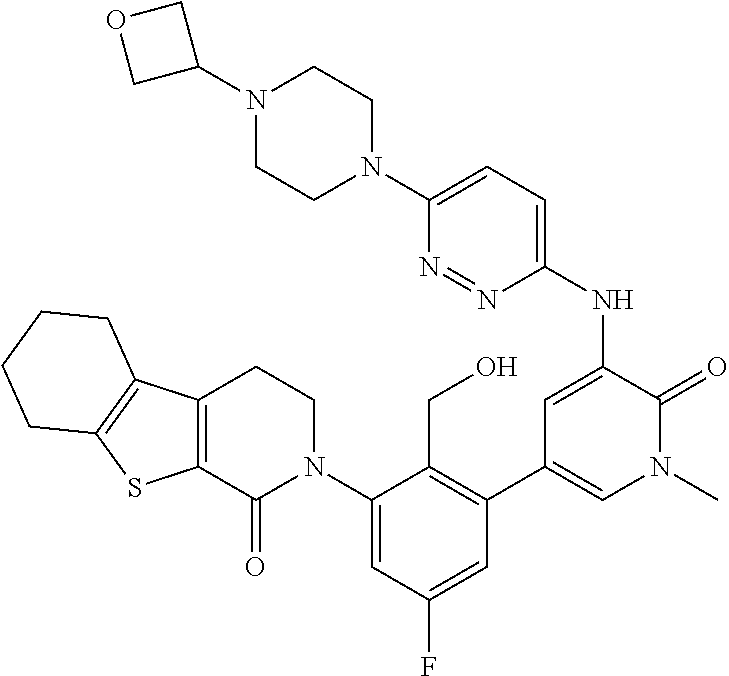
N1(C2COC2)CCN(C2=CC=C(NC3=CC(C4=C(CO)C(N5CCC6=C(C5=O)SC5=C6CCCC5)=CC(F)=C4)=CN(C)C3=O)N=N2)CC1
